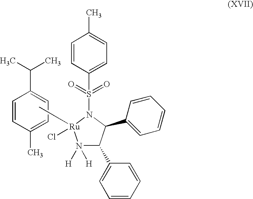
C1=CC(C)=CC=C1C(C)C.N1([H])([H])C(C2=CC=CC=C2)C(C2=CC=CC=C2)N(S(=O)(=O)C2=CC=C(C)C=C2)[Ru]1(Cl)C
